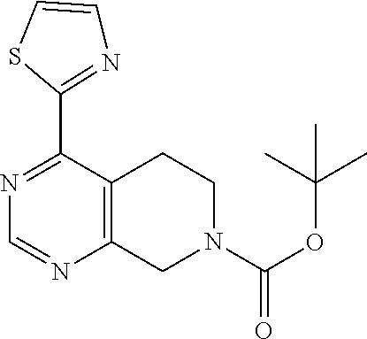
N1=C(C2=NC=CS2)C2=C(N=C1)CN(C(OC(C)(C)C)=O)CC2
